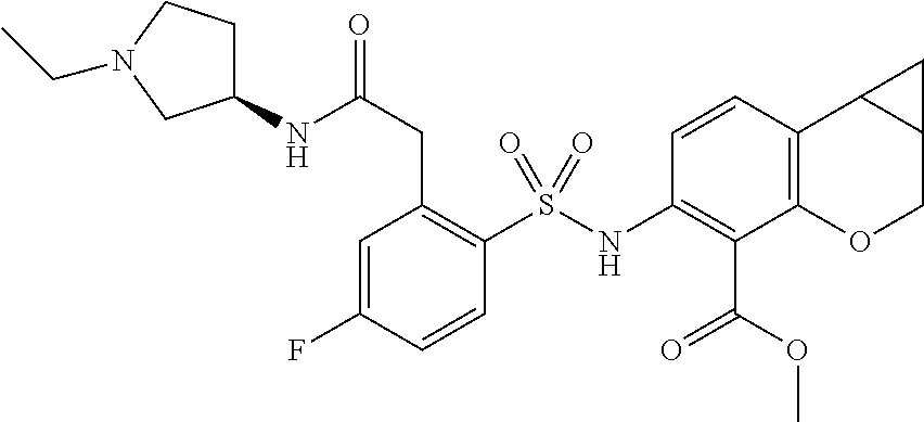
C1(NS(C2=C(CC(=O)NC3CCN(CC)C3)C=C(F)C=C2)(=O)=O)=C(C(OC)=O)C2=C(C3C(CO2)C3)C=C1
